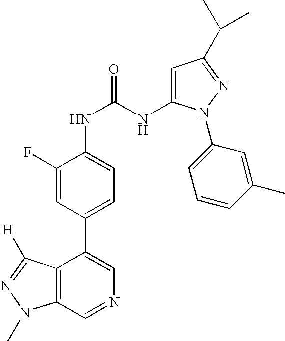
C12=C(C=NC=C1C1=CC=C(NC(NC3=CC(C(C)C)=NN3C3=CC=CC(C)=C3)=O)C(F)=C1)N(C)N=C2[H]
